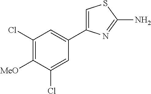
C1(Cl)=C([MeO])C(Cl)=CC(C2=CSC(N)=N2)=C1
